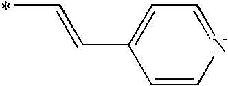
CC=CC1=CC=NC=C1
